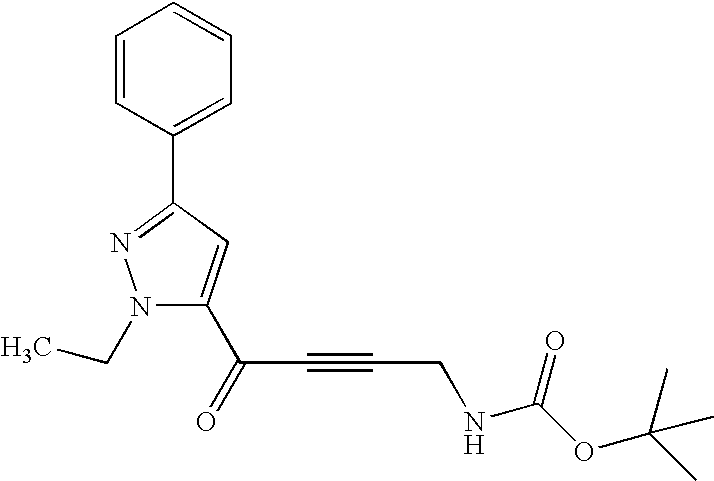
C1=CC(C2=NN(CC)C(C(=O)C#CCNC(OC(C)(C)C)=O)=C2)=CC=C1
